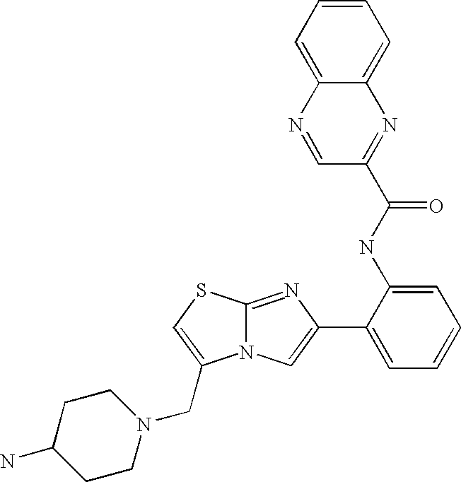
N12C(=NC(C3=CC=CC=C3NC(C3=NC4=CC=CC=C4N=C3)=O)=C1)SC=C2CN1CCC(N)CC1
